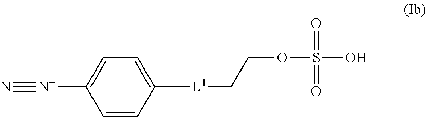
N#[N+]C1=CC=C([L1]CCOS(=O)(=O)O)C=C1
